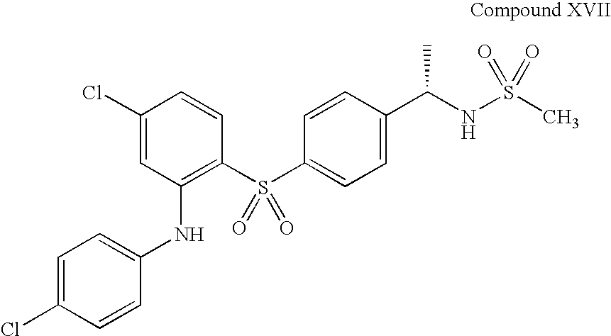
C1(NC2=CC=C(Cl)C=C2)=C(S(C2=CC=C(C(NS(C)(=O)=O)C)C=C2)(=O)=O)C=CC(Cl)=C1
